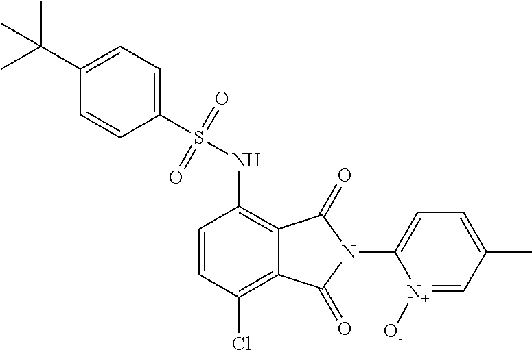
C1=CC(Cl)=C2C(=C1NS(=O)(=O)C1=CC=C(C(C)(C)C)C=C1)C(=O)N(C1=CC=C(C)C=[N+]1[O-])C2=O
